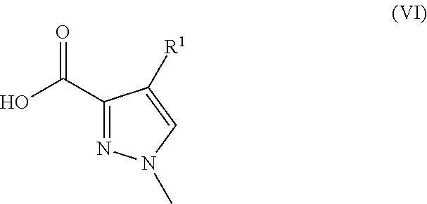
OC(C1=NN(C)C=C1[R1])=O
